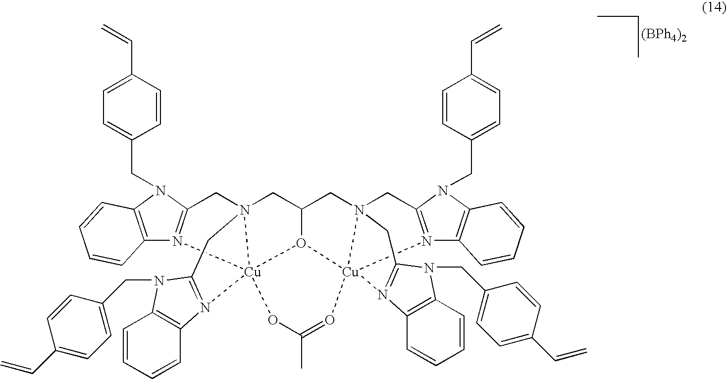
C12=C(N(CC3=CC=C(C=C)C=C3)C3=N1[Cu]145N(C3)(CC3CN67CC8=N(C9=C(N8CC8=CC=C(C=C)C=C8)C=CC=C9)[Cu]6(O31)(N1=C(N(CC3=CC=C(C=C)C=C3)C3=C1C=CC=C3)C7)O=C(C)O4)CC1=N5C3=C(C=CC=C3)N1CC1=CC=C(C=C)C=C1)C=CC=C2.[(BPh4)2]
